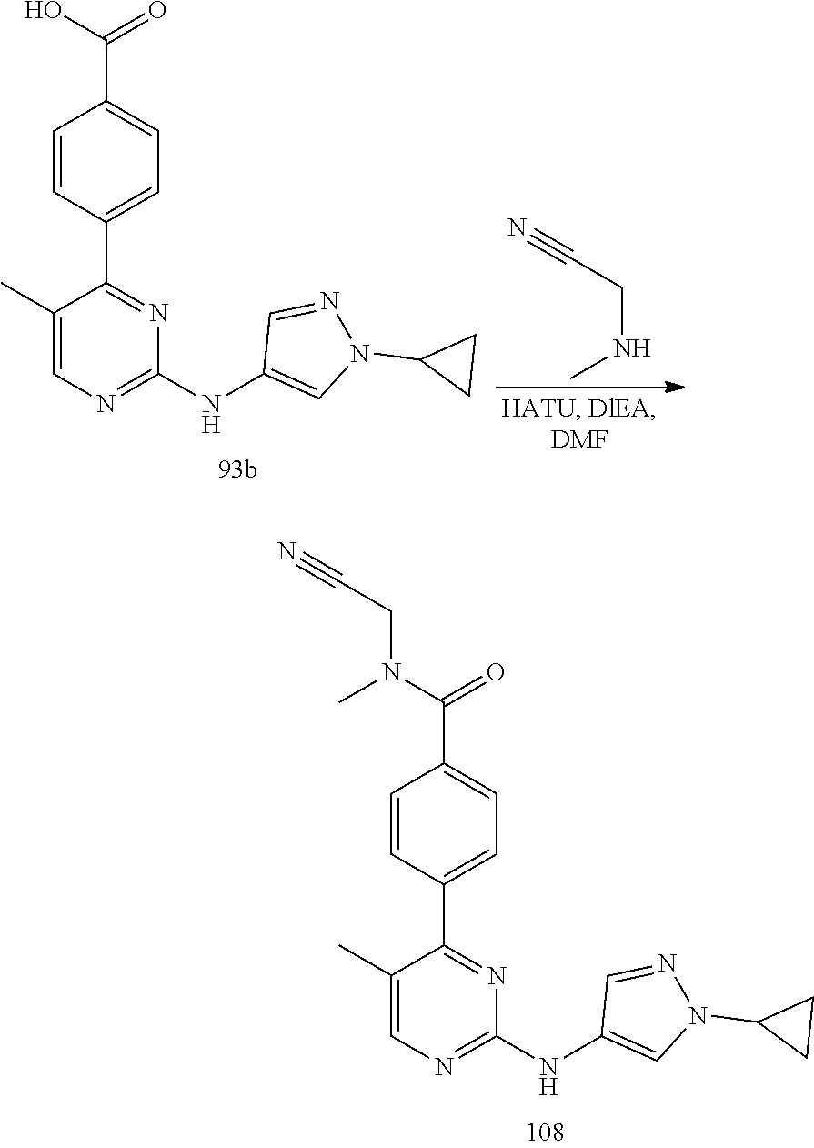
C1=CC(C2=NC(NC3=CN(C4CC4)N=C3)=NC=C2C)=CC=C1C(N(CC#N)C)=O.C1=CC(C2=NC(NC3=CN(C4CC4)N=C3)=NC=C2C)=CC=C1C(O)=O.C(NC)C#N
